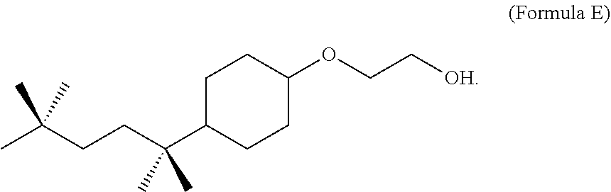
C(CCC(C1CCC(OCC[OH])CC1)(C)C)(C)(C)C
